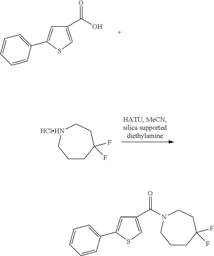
C1(C(O)=O)=CSC(C2=CC=CC=C2)=C1.C1CC(F)(F)CC[HClHN]C1.C1CC(F)(F)CCN(C(C2=CSC(C3=CC=CC=C3)=C2)=O)C1
